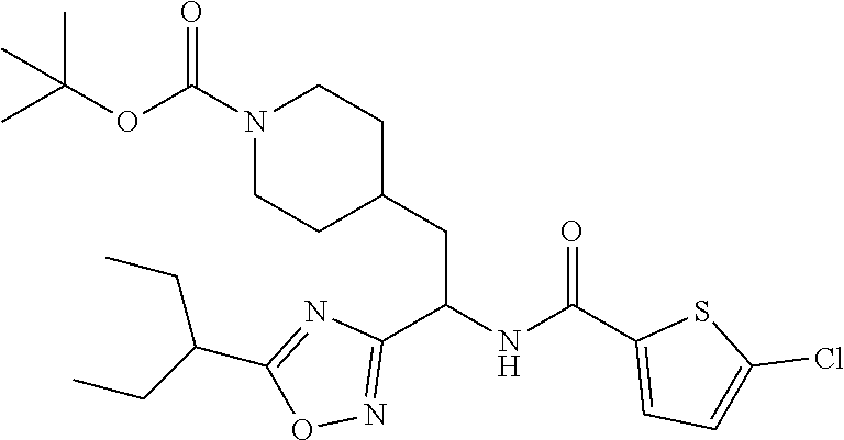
C1=C(C(NC(C2=NOC(C(CC)CC)=N2)CC2CCN(C(=O)OC(C)(C)C)CC2)=O)SC(Cl)=C1
